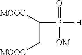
[MOOC]CC([MOOC])P([H])([OM])=O
